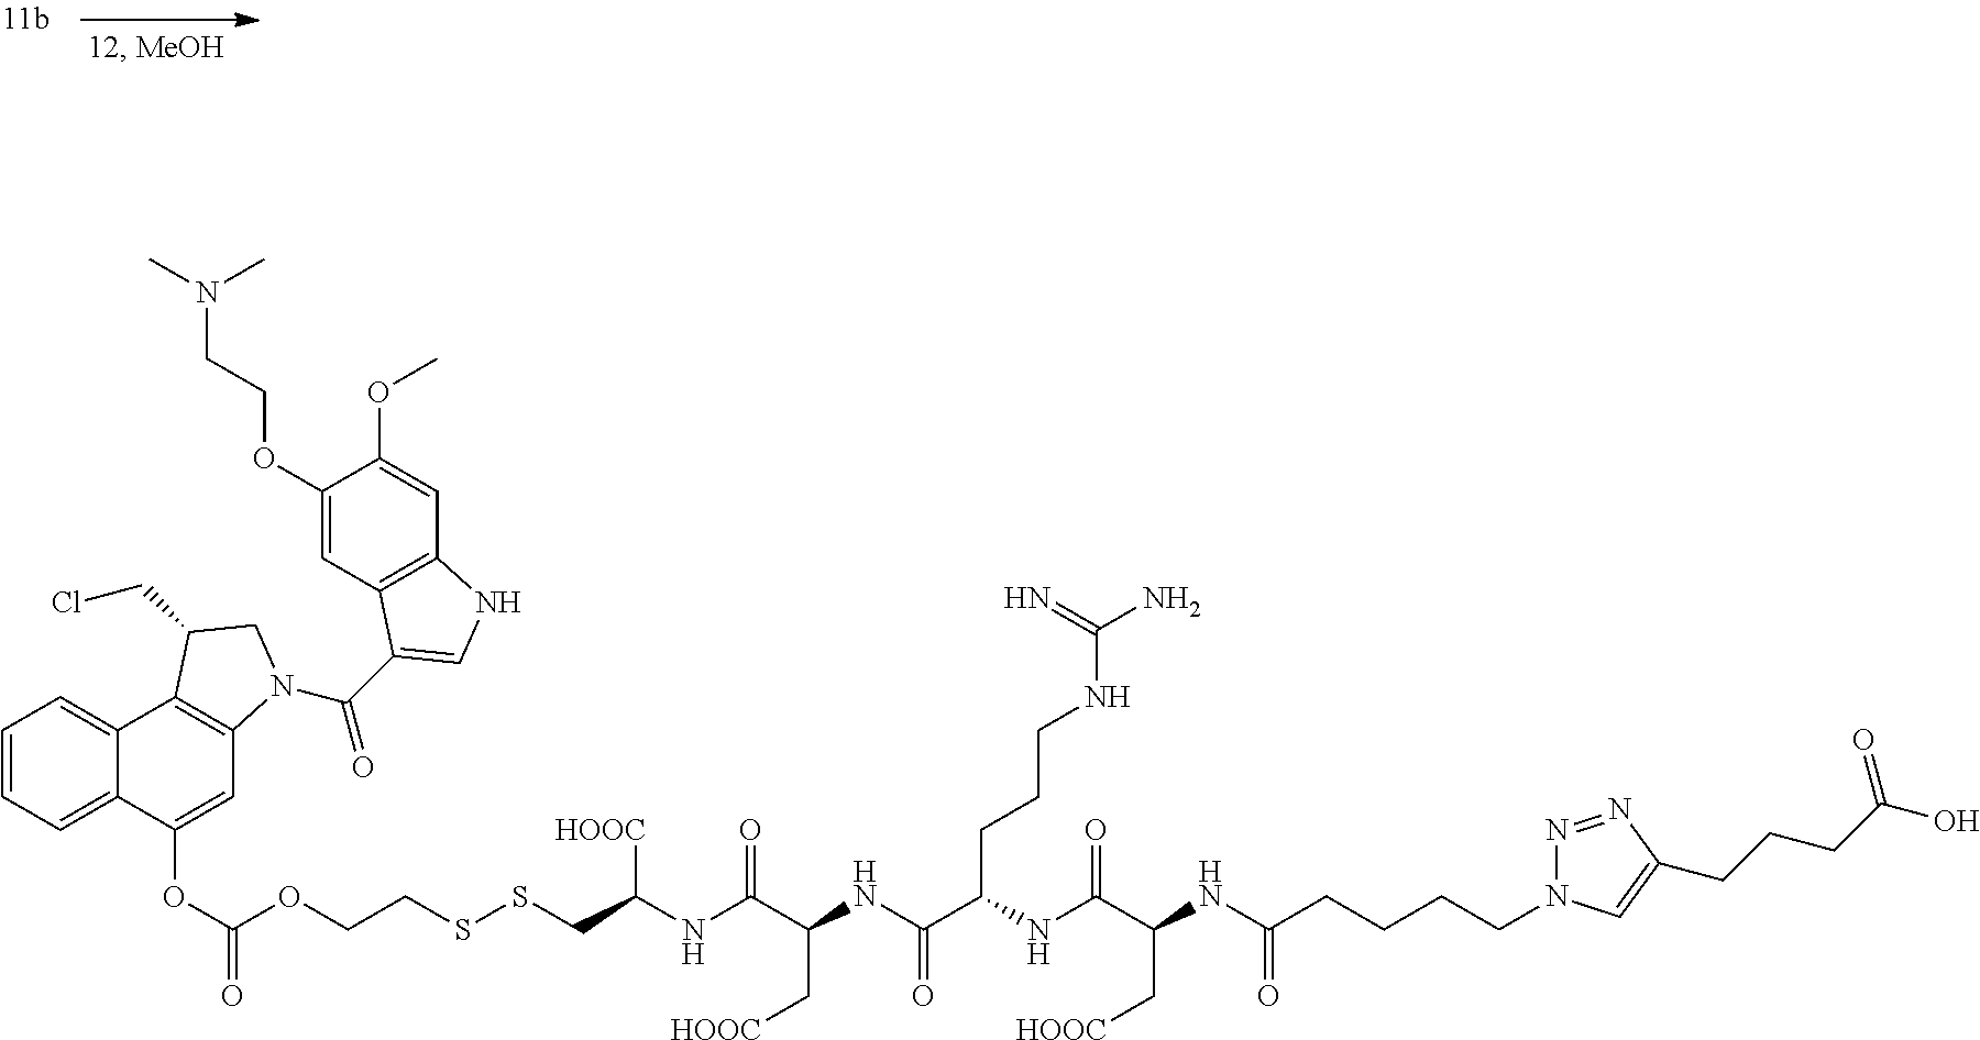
C1=CC=C2C(=C1)C1=C(C=C2OC(=O)OCCSSCC(NC(C(NC(C(NC(C(NC(CCCCN2N=NC(CCCC(O)=O)=C2)=O)C[HOOC])=O)CCCNC(N)=N)=O)C[HOOC])=O)[HOOC])N(C(=O)C2=CNC3=C2C=C(OCCN(C)C)C(OC)=C3)CC1CCl
